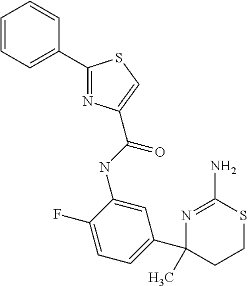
N1=C(N)SCCC1(C)C1=CC=C(F)C(NC(=O)C2=CSC(C3=CC=CC=C3)=N2)=C1
